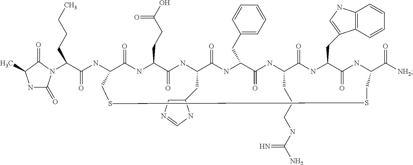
N1C(=O)N(C(C(NC2C(=O)NC(CCC(O)=O)C(=O)NC(CC3=CN=CN3)C(=O)NC(CC3=CC=CC=C3)C(=O)NC(CCCNC(N)=N)C(=O)NC(CC3=CNC4=C3C=CC=C4)C(=O)NC(C([NH2])=O)CSSC2)=O)CCCC)C(=O)C1C
